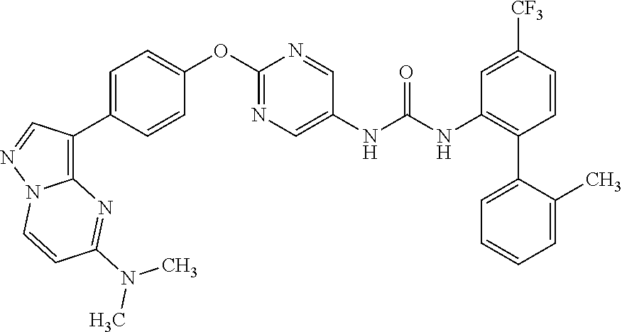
C1=C(C2=C3N(N=C2)C=CC(N(C)C)=N3)C=CC(OC2=NC=C(NC(NC3=C(C4=CC=CC=C4C)C=CC([CF3])=C3)=O)C=N2)=C1
